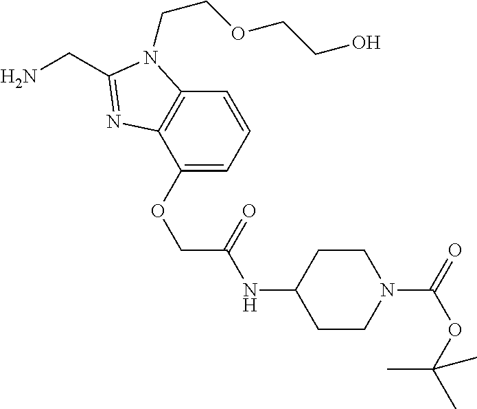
C1(OCC(NC2CCN(C(=O)OC(C)(C)C)CC2)=O)=CC=CC2=C1N=C(CN)N2CCOCCO
